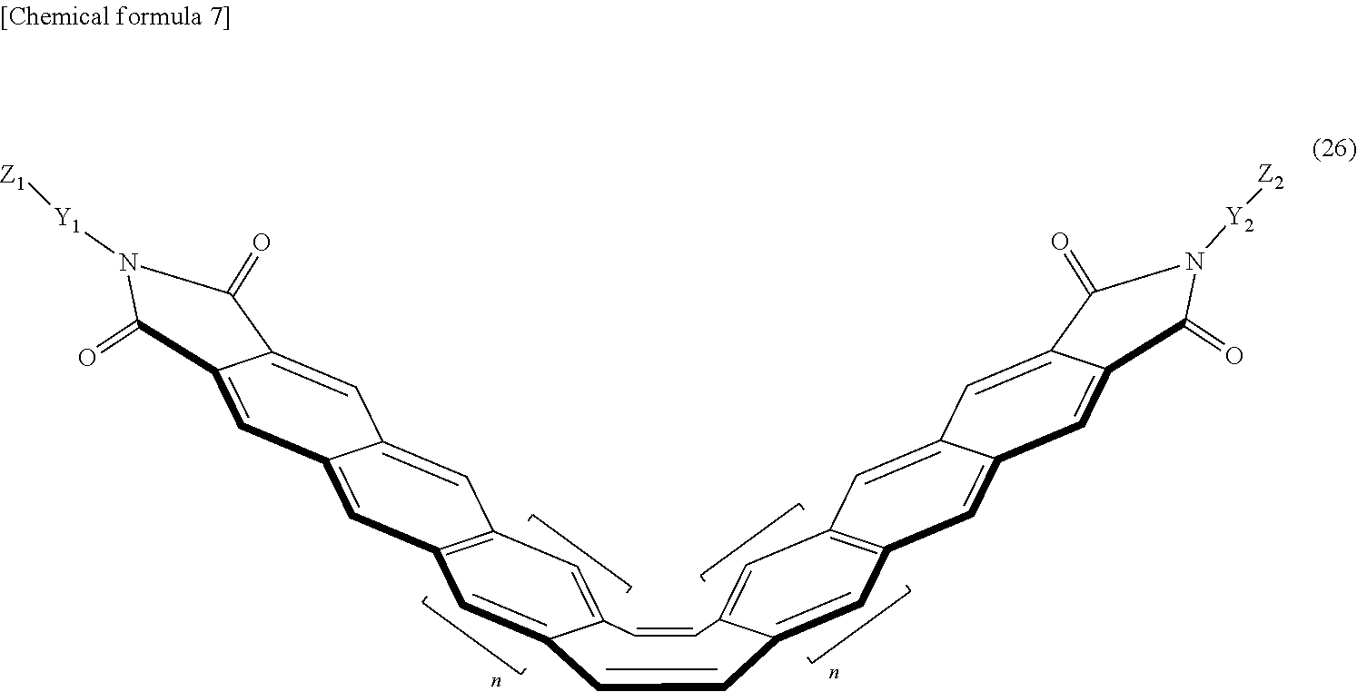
C1=CC2=CC3=C(C=C4C=C5C(=CC4=C3)C(=O)N([Y2][Z2])C5=O)C=C2C=CC2=CC3=C(C=C4C=C5C(=CC4=C3)C(=O)N([Y1][Z1])C5=O)C=C12
